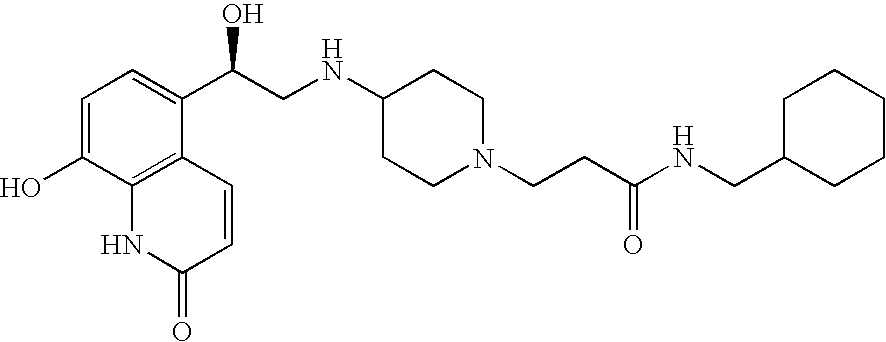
C1=C(O)C2=C(C(C(CNC3CCN(CCC(NCC4CCCCC4)=O)CC3)O)=C1)C=CC(=O)N2
